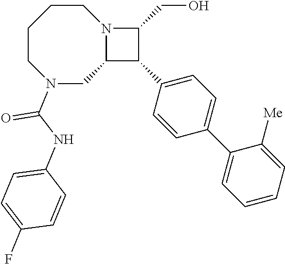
C1CCCN(C(NC2=CC=C(F)C=C2)=O)CC2N1C(CO)C2C1=CC=C(C2=CC=CC=C2[Me])C=C1
